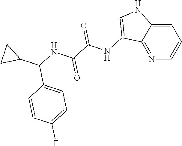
N1=C2C(=CC=C1)NC=C2NC(C(NC(C1=CC=C(F)C=C1)C1CC1)=O)=O
